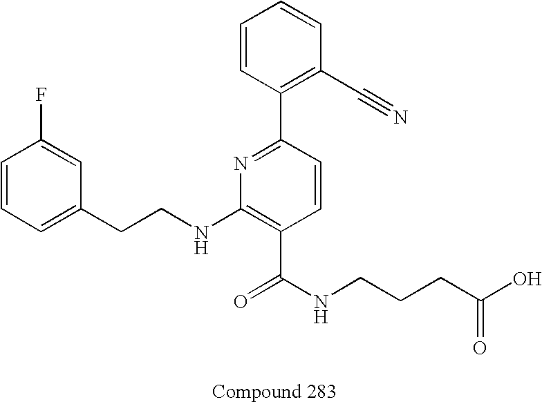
C1=CC=C(CCNC2=C(C(NCCCC(O)=O)=O)C=CC(C3=C(C#N)C=CC=C3)=N2)C=C1F
